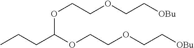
CCCC(OCCOCC[OBu])OCCOCC[OBu]
